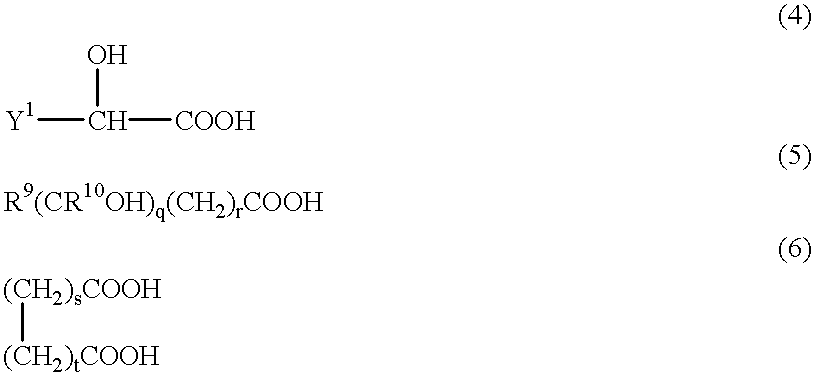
[Y1]C([COOH])O.[(CH2)sCOOH][(CH2)tCOOH]
